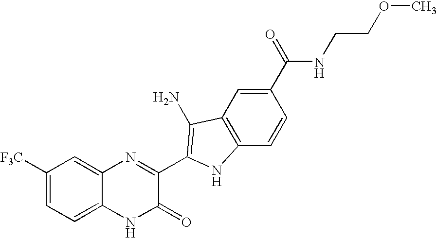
C1=C2C(=CC([F3C])=C1)N=C(C1=C(N)C3=C(C=CC(C(=O)NCCOC)=C3)N1)C(=O)N2
